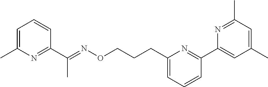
C1=C(C)N=C(C(=NOCCCC2=CC=CC(C3=CC(C)=CC(C)=N3)=N2)C)C=C1
